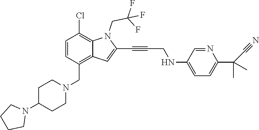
C1=CC(Cl)=C2C(=C1CN1CCC(N3CCCC3)CC1)C=C(C#CCNC1=CC=C(C(C)(C)C#N)N=C1)N2CC(F)(F)F
